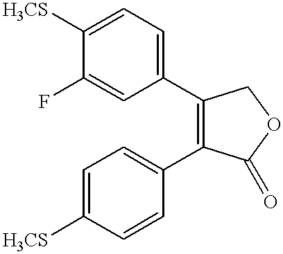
C1=C(F)C([H3CS])=CC=C1C1=C(C2=CC=C([H3CS])C=C2)C(=O)OC1
